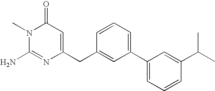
N1(C)C(N)=NC(CC2=CC(C3=CC=CC(C(C)C)=C3)=CC=C2)=CC1=O
